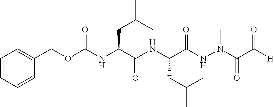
C1=CC=CC(COC(NC(C(NC(C(NN(C(C([H])=O)=O)C)=O)CC(C)C)=O)CC(C)C)=O)=C1
